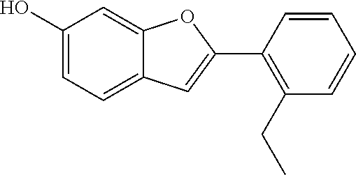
C1(O)=CC=C2C(=C1)OC(C1=C(CC)C=CC=C1)=C2
